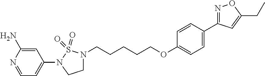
C1(N2CCN(CCCCCOC3=CC=C(C4=NOC(CC)=C4)C=C3)S2(=O)=O)=CC=NC(N)=C1
